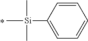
[Si](C1=CC=CC=C1)(C)(C)C
